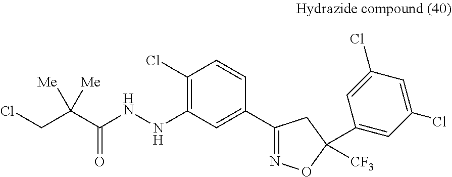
C(C(C(NNC1=C(Cl)C=CC(C2=NOC(C3=CC(Cl)=CC(Cl)=C3)([CF3])C2)=C1)=O)([Me])[Me])Cl
